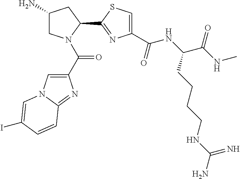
C1(N)CN(C(C2=CN3C(=N2)C=CC(I)=C3)=O)C(C2=NC(C(NC(C(NC)=O)CCCCNC(N)=N)=O)=CS2)C1
